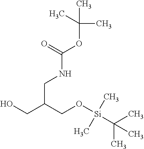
C(C(CO[Si](C(C)(C)C)(C)C)CO)NC(OC(C)(C)C)=O
